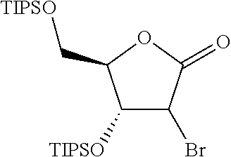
C1([TIPSO])C(Br)C(=O)OC1C[TIPSO]
